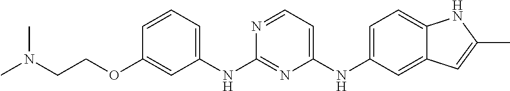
C1=CC=C(NC2=NC(NC3=CC=C4C(=C3)C=C(C)N4)=CC=N2)C=C1OCCN(C)C
